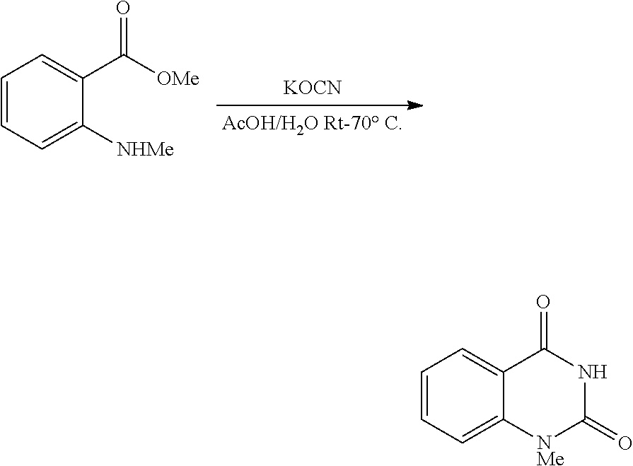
[KOCN].C1=CC=C([NHMe])C(C([OMe])=O)=C1.C1=CC=C2C(=C1)C(=O)NC(=O)[NMe]2
